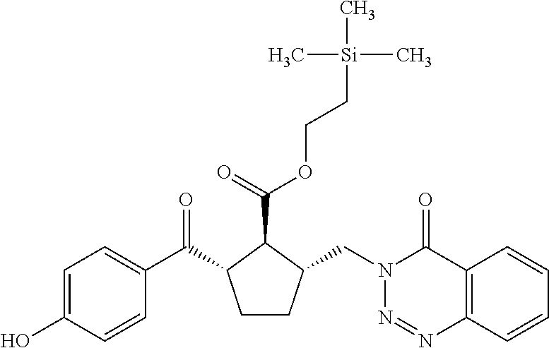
C1(O)=CC=C(C(C2CCC(CN3N=NC4=C(C3=O)C=CC=C4)C2C(=O)OCC[Si](C)(C)C)=O)C=C1
